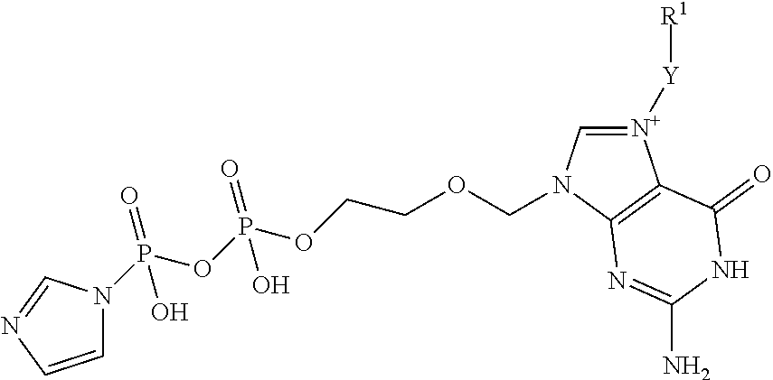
[N+]1([Y][R1])=CN(COCCOP(OP(N2C=CN=C2)(=O)O)(=O)O)C2=C1C(=O)NC(N)=N2
